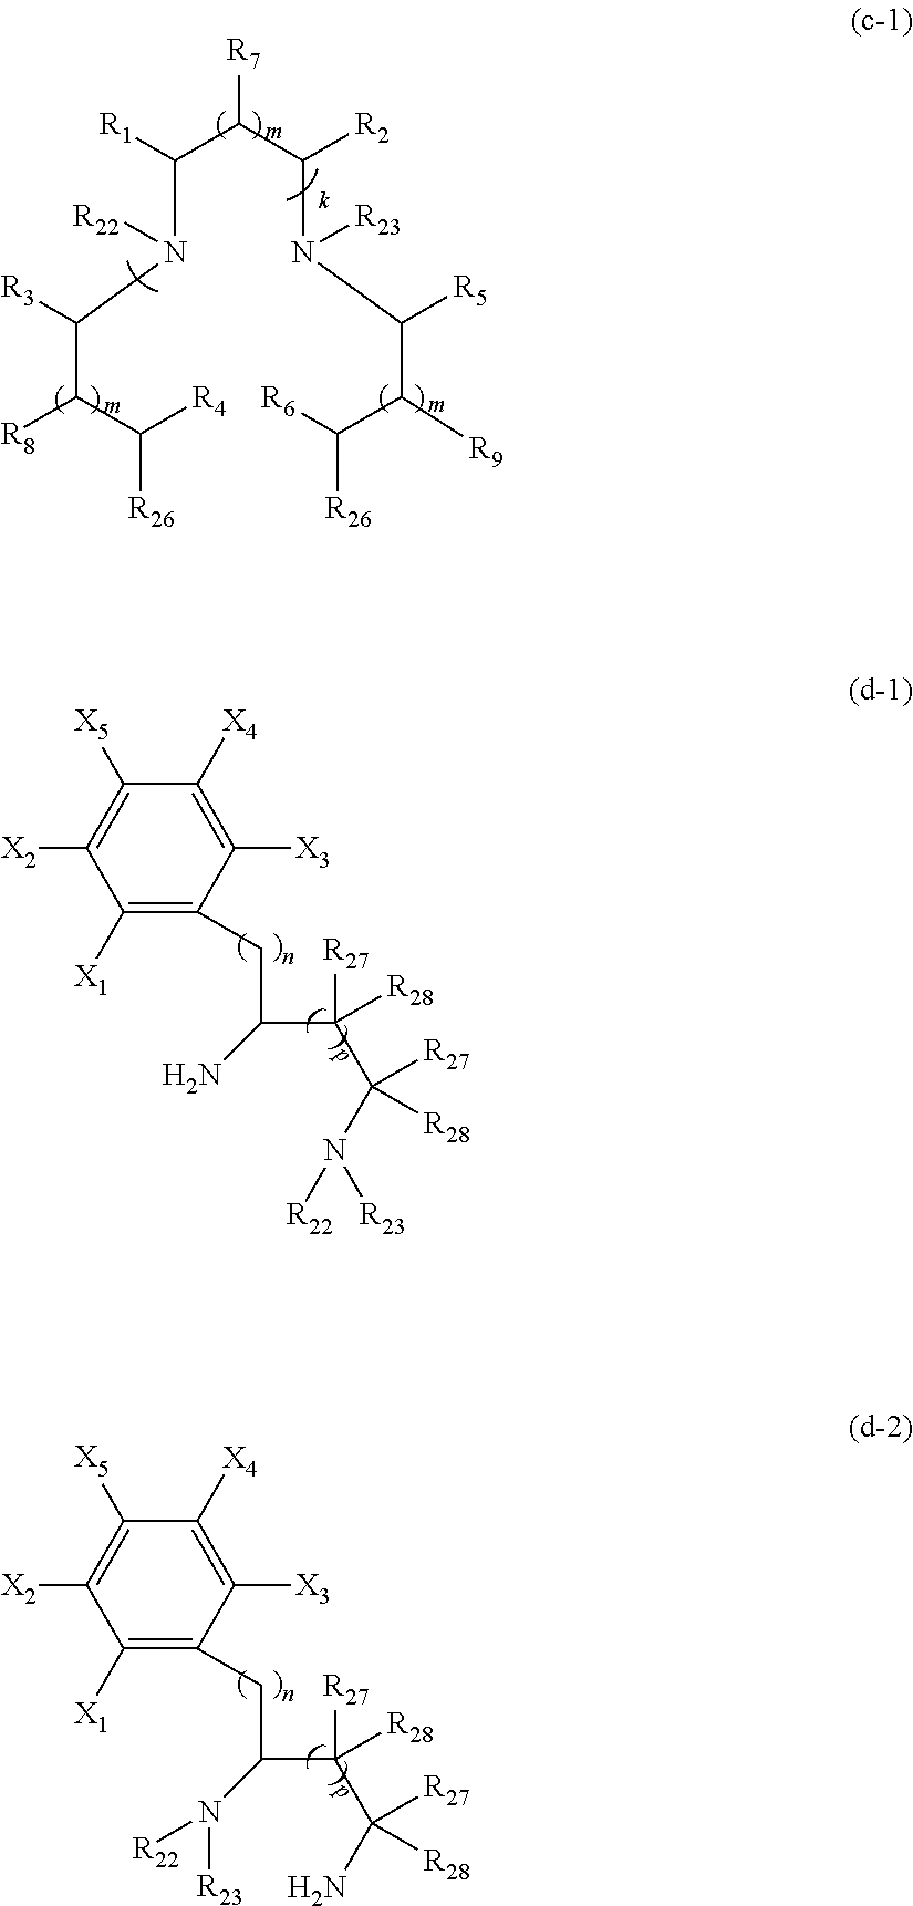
[X3]C1=C([X4])C([X5])=C([X2])C([X1])=C1CC(C(C(N([R22])[R23])([R27])[R28])([R27])[R28])N.[X3]C1=C([X4])C([X5])=C([X2])C([X1])=C1CC(C(C(N)([R27])[R28])([R27])[R28])N([R23])[R22].C(N(C(C([R7])C(N(C(C([R9])C([R6])[R26])[R5])[R23])[R2])[R1])[R22])(C(C([R26])[R4])[R8])[R3]
